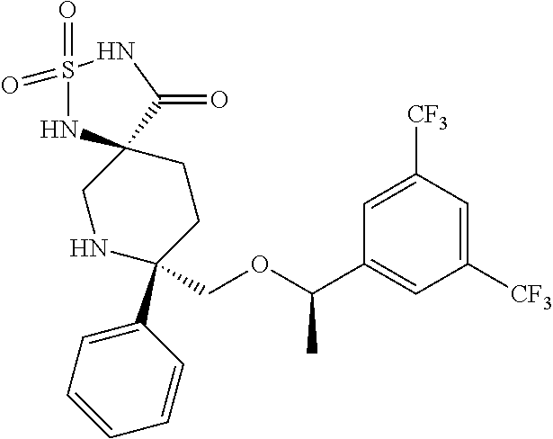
S1(=O)(=O)NC2(C(=O)N1)CNC(C1=CC=CC=C1)(COC(C1=CC([CF3])=CC([CF3])=C1)C)CC2
